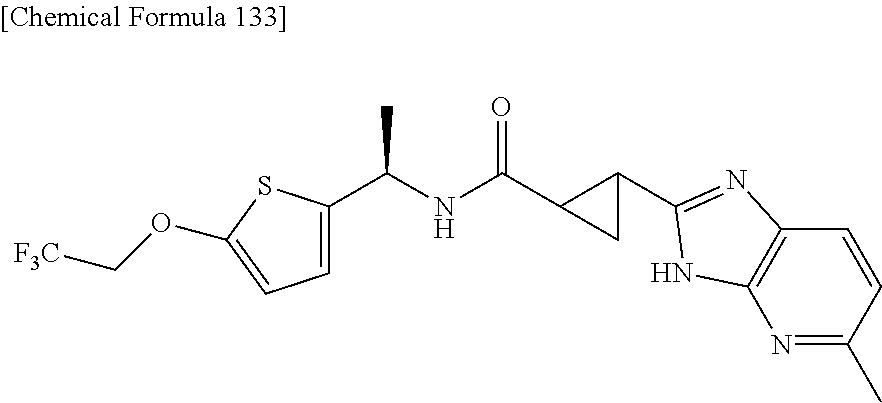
C1=C(C(NC(=O)C2C(C3=NC4=C(N=C(C)C=C4)N3)C2)C)SC(OC[F3C])=C1
